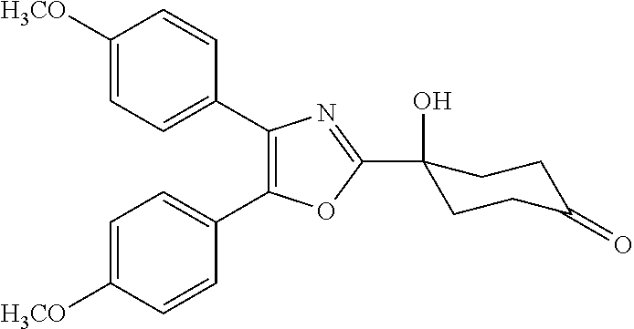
C1([H3CO])=CC=C(C2=C(C3=CC=C([H3CO])C=C3)OC(C3(O)CCC(=O)CC3)=N2)C=C1
